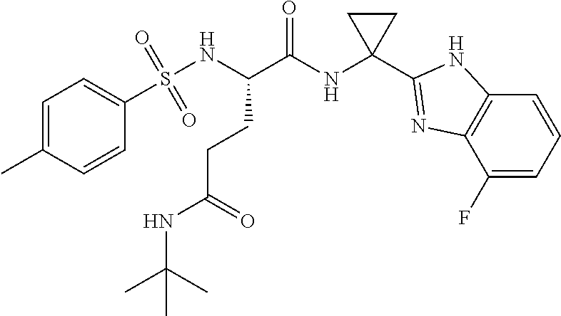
S(=O)(=O)(C1=CC=C(C)C=C1)NC(C(=O)NC1(C2=NC3=C(N2)C=CC=C3F)CC1)CCC(NC(C)(C)C)=O
